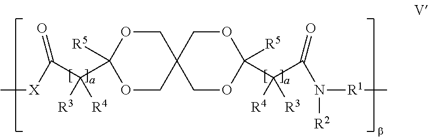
C1([R5])(C(C([X]C)=O)([R3])[R4])OCC2(CO1)COC([R5])(C(C(N([R1]C)[R2])=O)([R3])[R4])OC2
